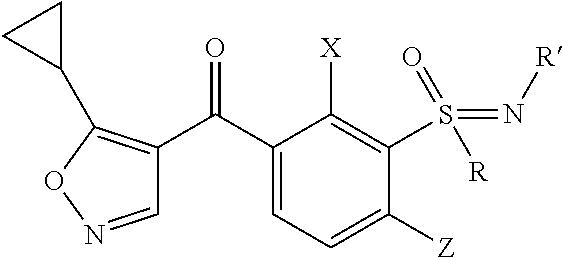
C1(C(C2=C(C3CC3)ON=C2)=O)=CC=C([Z])C(S(=N[R])(=O)[R])=C1[X]
